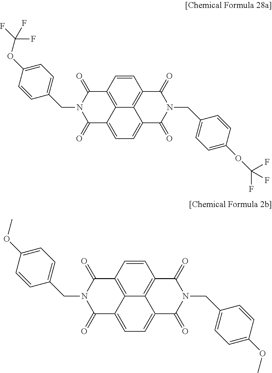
C1=CC2=C3C4=C1C(=O)N(CC1=CC=C(OC(F)(F)F)C=C1)C(=O)C4=CC=C3C(=O)N(CC1=CC=C(OC(F)(F)F)C=C1)C2=O.C1=CC2=C3C4=C1C(=O)N(CC1=CC=C(OC)C=C1)C(=O)C4=CC=C3C(=O)N(CC1=CC=C(OC)C=C1)C2=O
